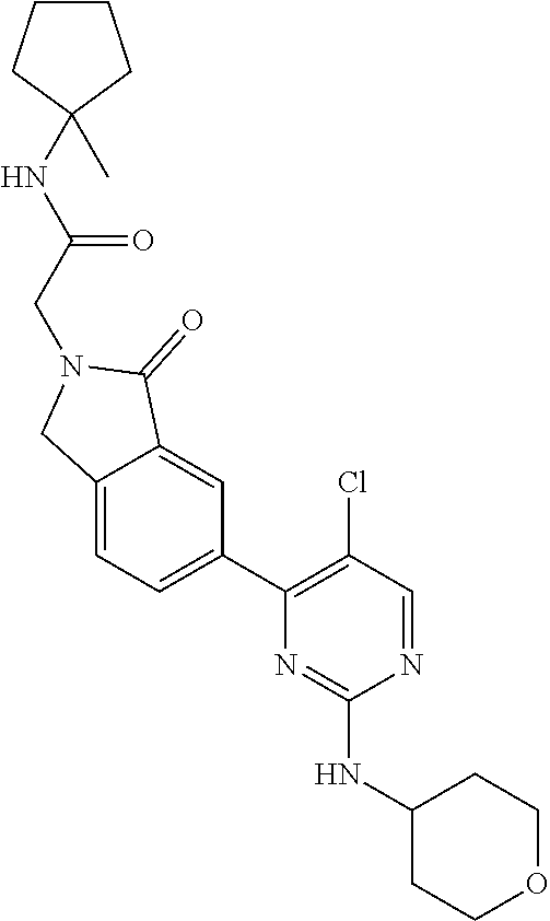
N1=CC(Cl)=C(C2=CC=C3C(=C2)C(=O)N(CC(NC2(C)CCCC2)=O)C3)N=C1NC1CCOCC1
